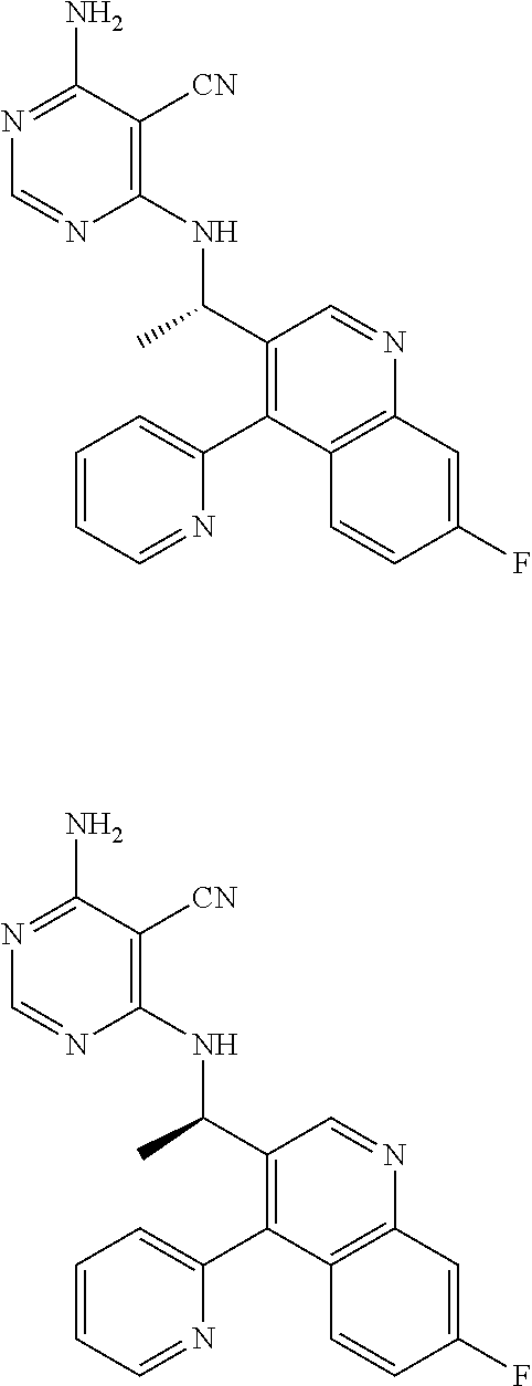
C1(NC(C2=C(C3=CC=CC=N3)C3=C(N=C2)C=C(F)C=C3)C)=C([CN])C(N)=NC=N1.C1(NC(C2=C(C3=CC=CC=N3)C3=C(N=C2)C=C(F)C=C3)C)=C([CN])C(N)=NC=N1
